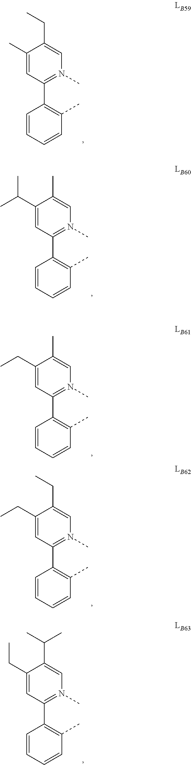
C1(C)=CC(C2=C(C)C=CC=C2)=N(C)C=C1CC.C1(C(C)C)=CC(C2=C(C)C=CC=C2)=N(C)C=C1C.C1(CC)=CC(C2=C(C)C=CC=C2)=N(C)C=C1C.C1(CC)=CC(C2=C(C)C=CC=C2)=N(C)C=C1CC.C1(CC)=CC(C2=C(C)C=CC=C2)=N(C)C=C1C(C)C
